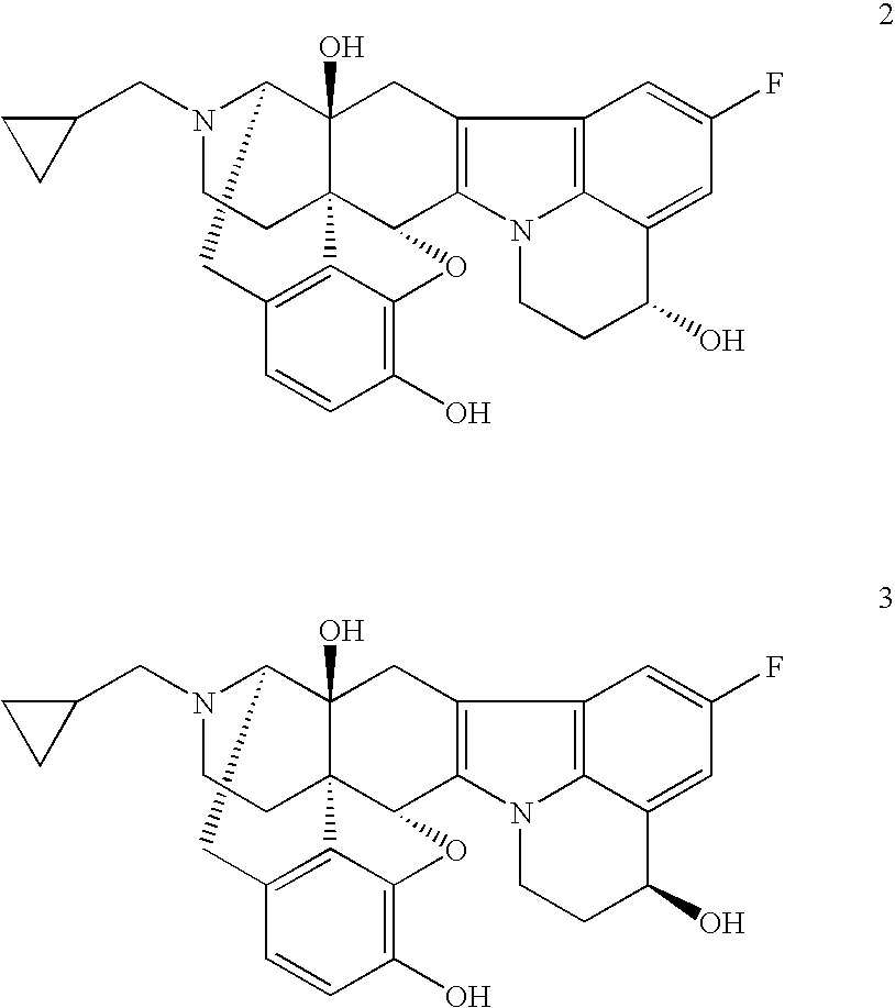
N1(CC2CC2)C2C3(O)C4(C(C5=C(C3)C3=C6N5CCC(O)C6=CC(F)=C3)OC3=C(O)C=CC(=C43)C2)CC1.N1(CC2CC2)C2C3(O)C4(C(C5=C(C3)C3=C6N5CCC(O)C6=CC(F)=C3)OC3=C(O)C=CC(=C43)C2)CC1
